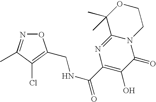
C(NC(=O)C1=C(O)C(=O)N2C(=N1)C(C)(C)OCC2)C1=C(Cl)C(C)=NO1
